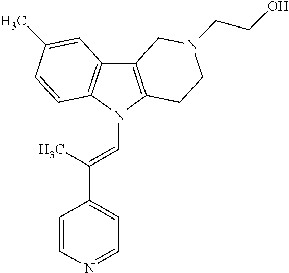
C12=C(N(C=C(C3=CC=NC=C3)C)C3=C1C=C(C)C=C3)CCN(CCO)C2
